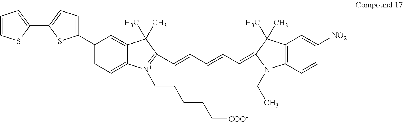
C1(C2=CC=C(C3=CC=CS3)S2)=CC=C2C(=C1)C(C)(C)C(C=CC=CC=C1C(C)(C)C3=C(N1CC)C=CC([NO2])=C3)=[N+]2CCCCC[COO-]
